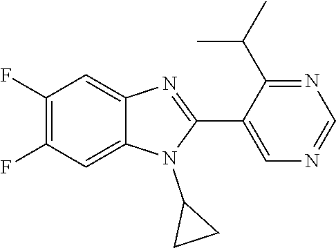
C1(F)=C(F)C=C2C(=C1)N=C(C1=CN=CN=C1C(C)C)N2C1CC1
